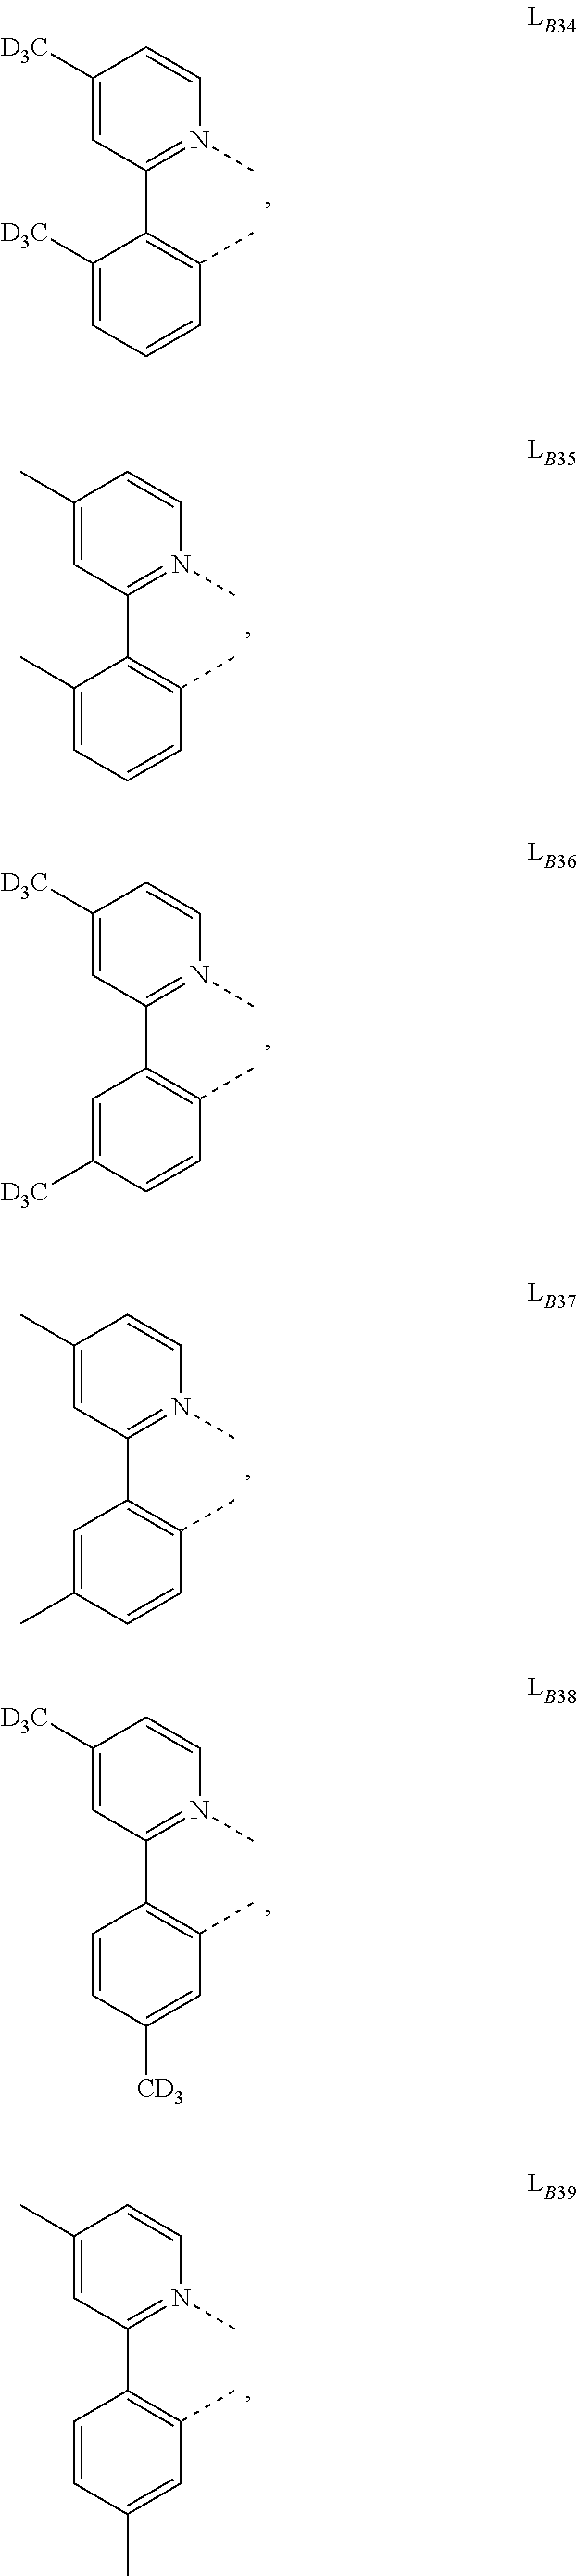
C1([D3C])=CC(C2=C(C)C=CC=C2[D3C])=N(C)C=C1.C1(C)=CC(C2=C(C)C=CC=C2C)=N(C)C=C1.C1([D3C])=CC(C2=C(C)C=CC([D3C])=C2)=N(C)C=C1.C1(C)=CC(C2=C(C)C=CC(C)=C2)=N(C)C=C1.C1([D3C])=CC(C2=C(C)C=C([CD3])C=C2)=N(C)C=C1.C1(C)=CC(C2=C(C)C=C(C)C=C2)=N(C)C=C1
